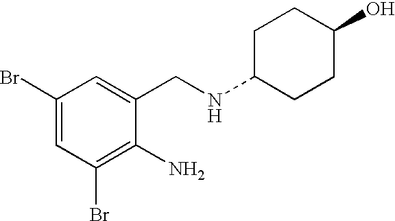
C1(Br)=CC(Br)=C(N)C(CNC2CCC(O)CC2)=C1
